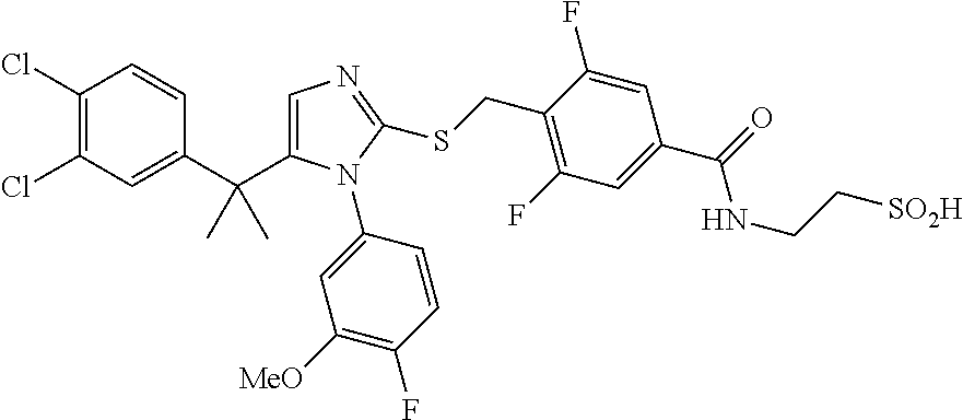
C1(Cl)=C(Cl)C=C(C(C2=CN=C(SCC3=C(F)C=C(C(=O)NCC[SO2H])C=C3F)N2C2=CC([MeO])=C(F)C=C2)(C)C)C=C1
